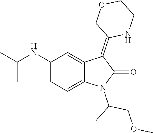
C1(NC(C)C)=CC=C2C(=C1)C(=C1NCCOC1)C(=O)N2C(C)COC
